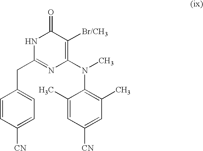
C1(CC2=NC(N(C3=C(C)C=C([CN])C=C3C)C)=C([Br/CH3])C(=O)N2)=CC=C([CN])C=C1
